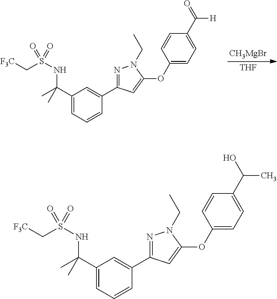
[CH3MgBr].[THF].C1(C(C)(NS(C[F3C])(=O)=O)C)=CC=CC(C2=NN(CC)C(OC3=CC=C(C(=O)[H])C=C3)=C2)=C1.C1(C(C)(NS(C[F3C])(=O)=O)C)=CC=CC(C2=NN(CC)C(OC3=CC=C(C(O)C)C=C3)=C2)=C1
